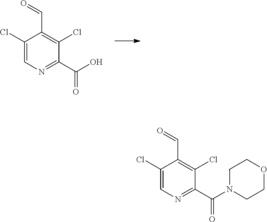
C1(Cl)=CN=C(C(O)=O)C(Cl)=C1C=O.C1(Cl)=CN=C(C(N2CCOCC2)=O)C(Cl)=C1C=O
